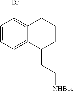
C1=CC=C2C(=C1Br)CCCC2CC[NHBoc]
